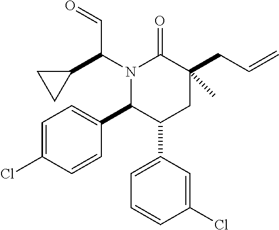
N1(C(C2CC2)C=O)C(C2=CC=C(Cl)C=C2)C(C2=CC=CC(Cl)=C2)CC(CC=C)(C)C1=O
